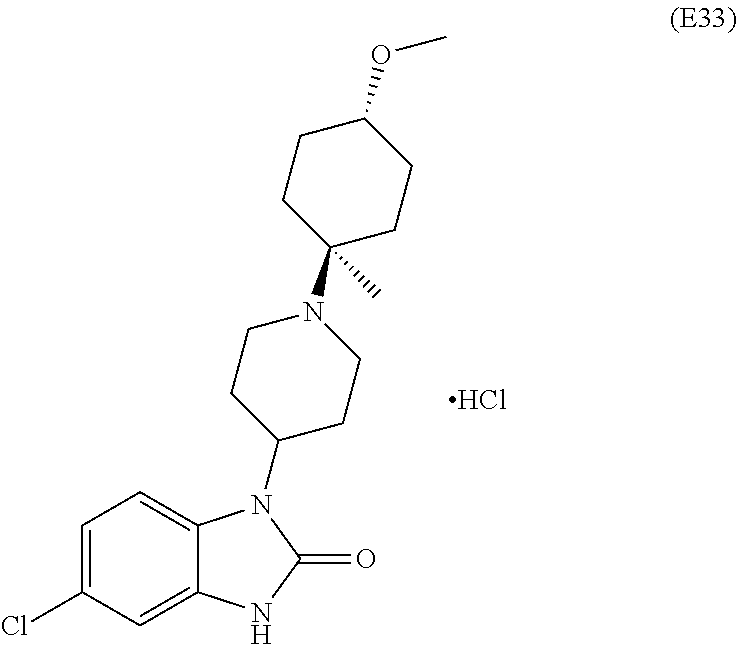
C1=C(Cl)C=C2C(=C1)N(C1CCN(C3(C)CCC(OC)CC3)CC1)C(=O)N2.Cl
